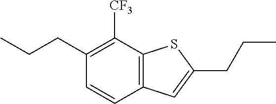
C1(CCC)=C([CF3])C2=C(C=C1)C=C(CCC)S2
